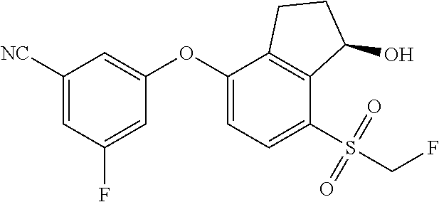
C1([NC])=CC(F)=CC(OC2=CC=C(S(=O)(=O)CF)C3=C2CCC3O)=C1
